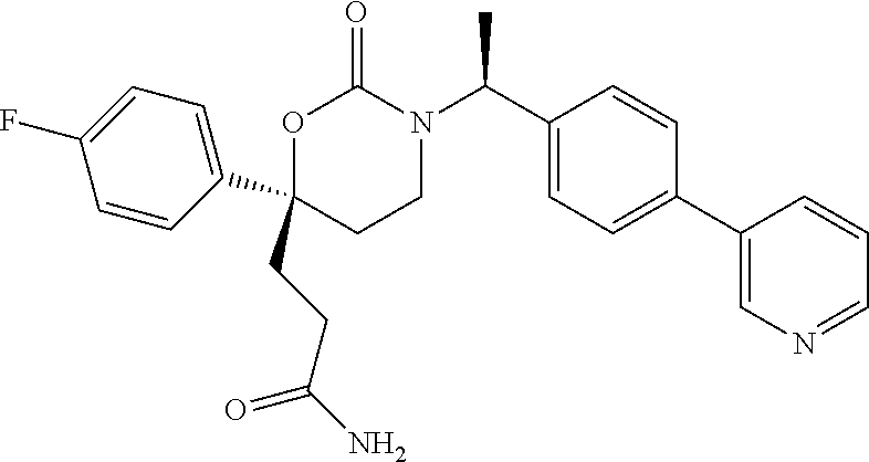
CC(C1=CC=C(C2=CN=CC=C2)C=C1)N1C(=O)OC(C2=CC=C(F)C=C2)(CCC(N)=O)CC1
